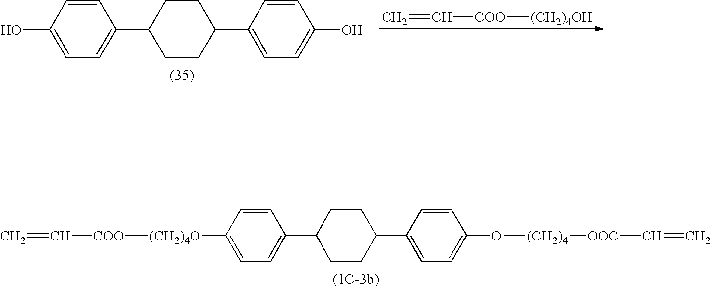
C=C[COO][(CH2)4OH].C1=C(O)C=CC(C2CCC(C3=CC=C(O)C=C3)CC2)=C1.C1=C([(CH2)4O][COO]C=C)C=CC(C2CCC(C3=CC=C(O[(CH2)4][OOC]C=C)C=C3)CC2)=C1
